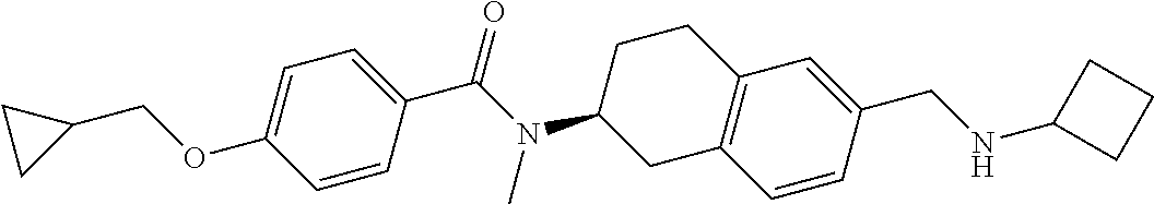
C1=C(OCC2CC2)C=CC(C(N(C2CC3=C(CC2)C=C(CNC2CCC2)C=C3)C)=O)=C1
